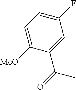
C1=C([MeO])C(C(C)=O)=CC(F)=C1
